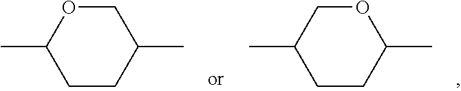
O1C(C)CCC(C)C1.C1C(C)CCC(C)O1
